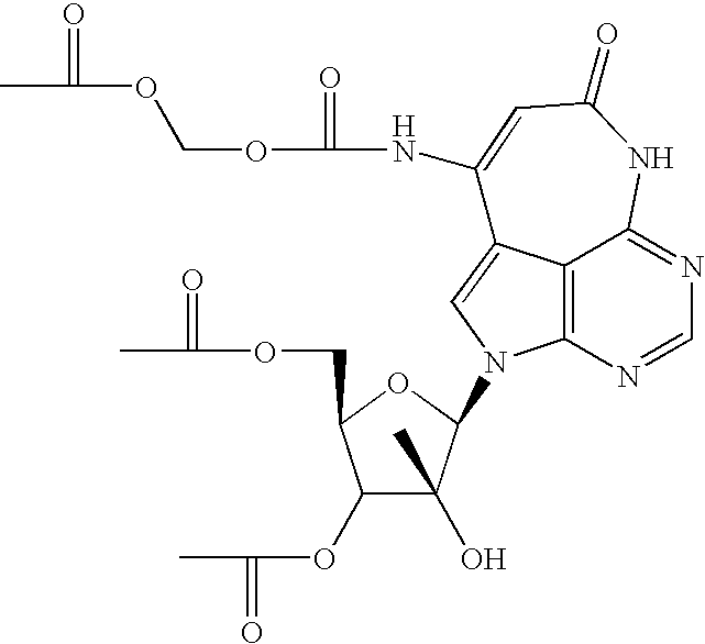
C12=C3N=CN=C1NC(=O)C=C(NC(=O)OCOC(=O)C)C2=CN3C1C(C)(O)C(OC(=O)C)C(COC(=O)C)O1
